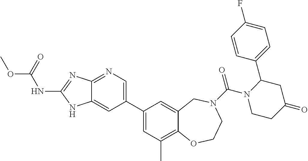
C12=NC=C(C3=CC(C)=C4C(=C3)CN(C(=O)N3CCC(=O)CC3C3=CC=C(F)C=C3)CCO4)C=C1NC(NC(OC)=O)=N2
